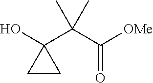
OC1(C(C([OMe])=O)(C)C)CC1
